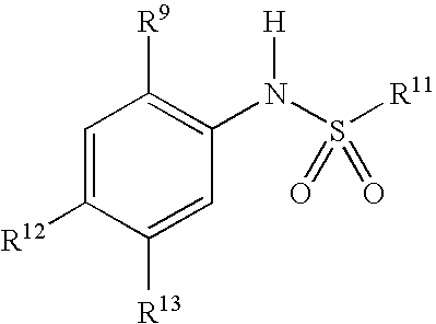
C1=C([R12])C([R13])=CC(N(S([R11])(=O)=O)[H])=C1[R9]
